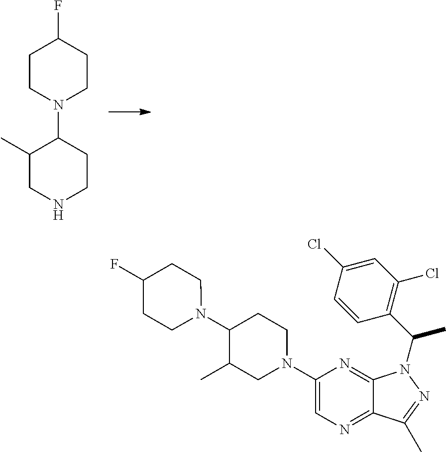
N1(C2C(C)CN(C3=CN=C4C(=N3)N(C(C3=C(Cl)C=C(Cl)C=C3)C)N=C4C)CC2)CCC(F)CC1.C1CN(C2C(C)CNCC2)CCC1F
